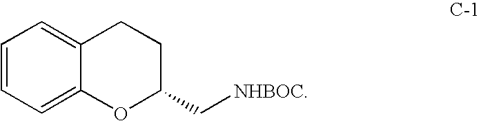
C1=CC=C2C(=C1)OC(C[NHBOC])CC2
